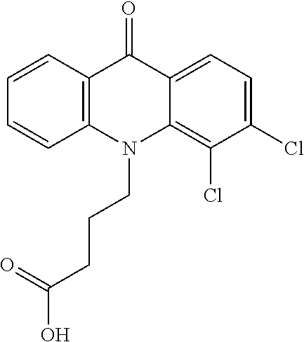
C12=C(N(CCCC(O)=O)C3=C(Cl)C(Cl)=CC=C3C1=O)C=CC=C2
